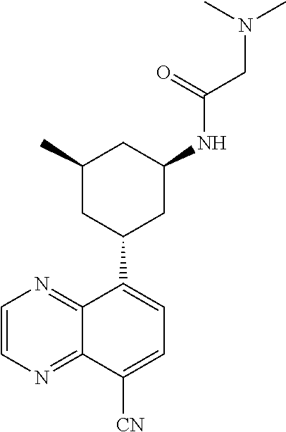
C1=CN=C2C(=N1)C(C1CC(NC(=O)CN(C)C)CC(C)C1)=CC=C2[CN]
